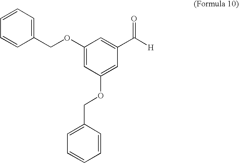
C1=CC(COC2=CC(OCC3=CC=CC=C3)=CC(C([H])=O)=C2)=CC=C1
